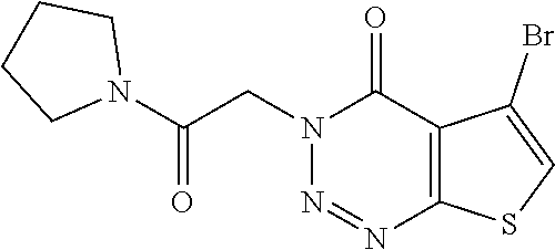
N1=NC2=C(C(=O)N1CC(N1CCCC1)=O)C(Br)=CS2
